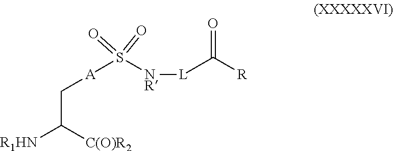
C([A]S(=O)([NR][L]C([R])=O)=O)C([R1HN])[C(O)R2]
